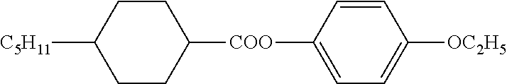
C1CC([C5H11])CCC1[COO]C1=CC=C([OC2H5])C=C1
